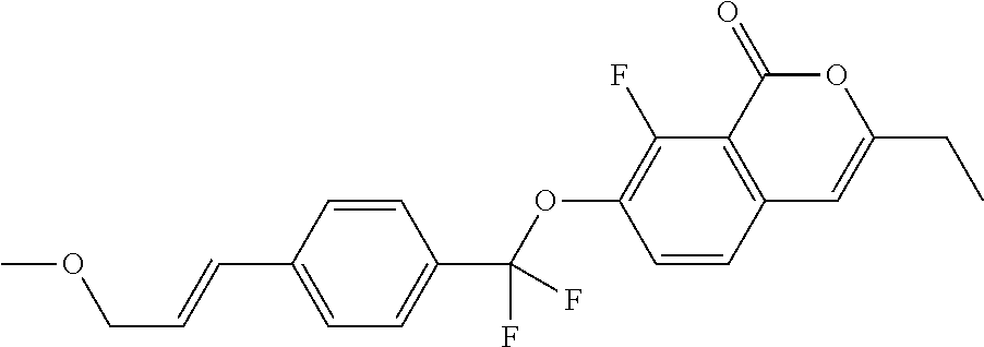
C1=CC2=C(C(F)=C1OC(C1=CC=C(C=CCOC)C=C1)(F)F)C(=O)OC(CC)=C2
